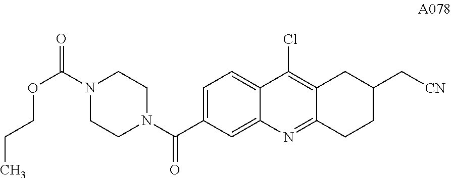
C1=C(C(N2CCN(C(=O)OCCC)CC2)=O)C=C2C(=C1)C(Cl)=C1C(=N2)CCC(C[CN])C1
